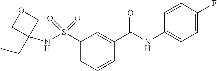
C1=CC=C(S(=O)(=O)NC2(CC)COC2)C=C1C(NC1=CC=C(F)C=C1)=O
